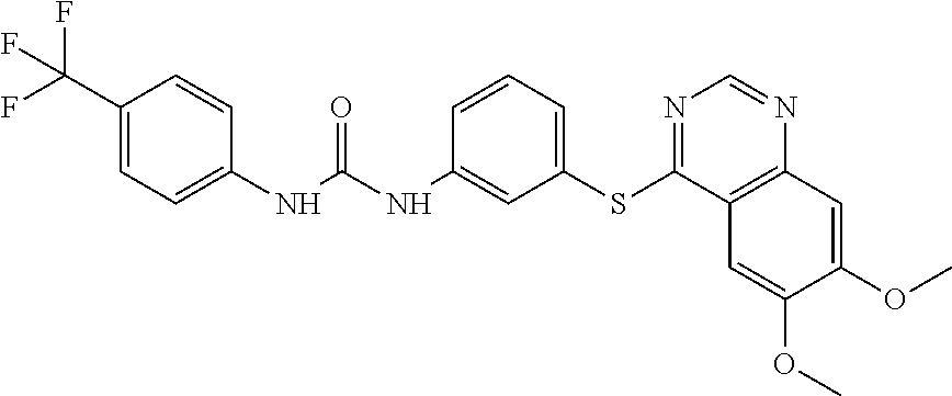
C1(C(F)(F)F)=CC=C(NC(NC2=CC(SC3=NC=NC4=C3C=C(OC)C(OC)=C4)=CC=C2)=O)C=C1
